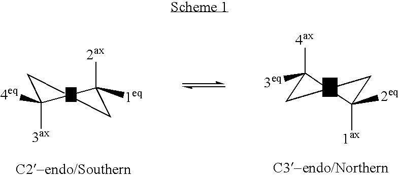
C1C([3ax])([4eq])C([2ax])([1eq])C1.O.[C2-endo/Southern].C1([4ax])([3eq])CCC1([1ax])[2eq].O
